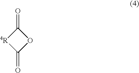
O=C1[4R]C(=O)O1
